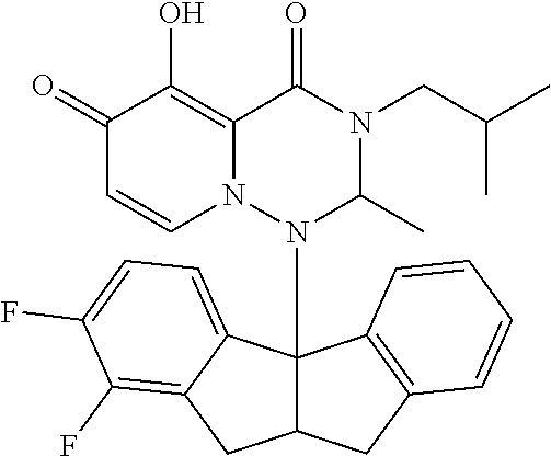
C1(=O)C=CN2C(=C1O)C(=O)N(CC(C)C)C(C)N2C12C(CC3=C1C=CC=C3)CC1=C(F)C(F)=CC=C21
